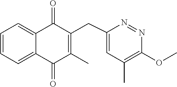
N1=NC(OC)=C(C)C=C1CC1=C(C)C(=O)C2=CC=CC=C2C1=O
